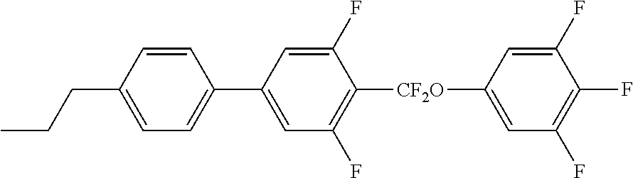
CCCC1=CC=C(C2=CC(F)=C([CF2O]C3=CC(F)=C(F)C(F)=C3)C(F)=C2)C=C1
